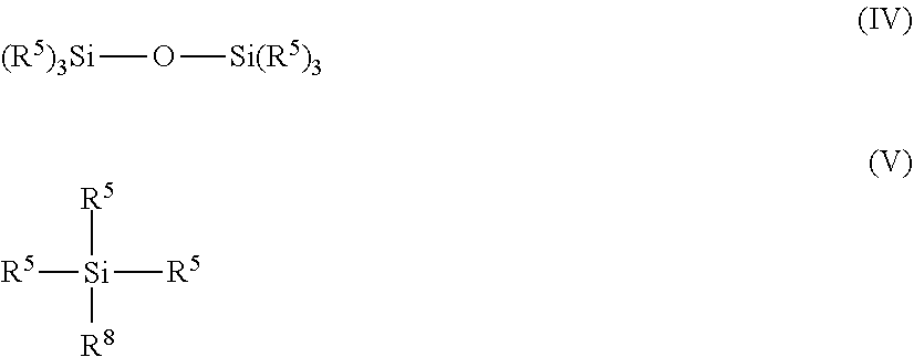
[(R5)3Si]O[Si(R5)3].[R5][Si]([R8])([R5])[R5]
